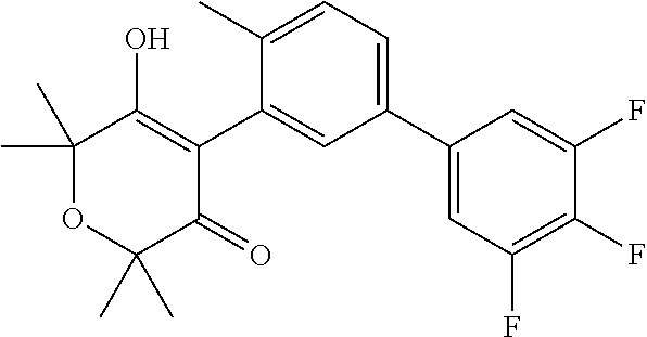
C1(C2=CC=C(C)C(C3=C(O)C(C)(C)OC(C)(C)C3=O)=C2)=CC(F)=C(F)C(F)=C1
